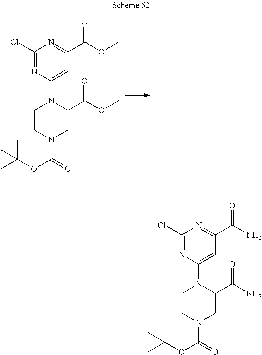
C1(Cl)=NC(N2CCN(C(=O)OC(C)(C)C)CC2C(OC)=O)=CC(C(OC)=O)=N1.C1(Cl)=NC(N2CCN(C(=O)OC(C)(C)C)CC2C(N)=O)=CC(C(N)=O)=N1
